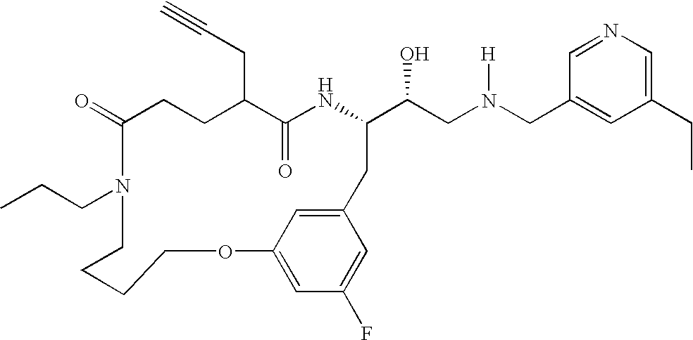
C1(=O)CCC(CC#C)C(=O)NC(C(CN(CC2=CC(CC)=CN=C2)[H])O)CC2=CC(=CC(F)=C2)OCCCCN1CCC
